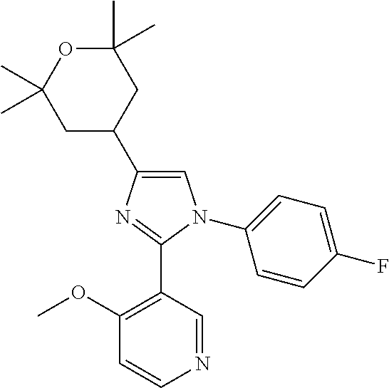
C1(C)(C)OC(C)(C)CC(C2=CN(C3=CC=C(F)C=C3)C(C3=C(OC)C=CN=C3)=N2)C1
